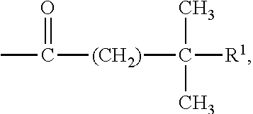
[(CH2)](C([R1])(C)C)C(C)=O
